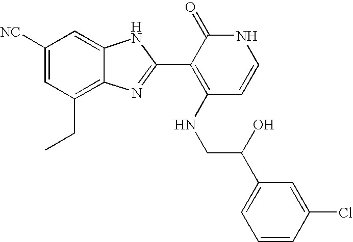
C1(CC)=C2C(=CC([NC])=C1)NC(C1=C(NCC(C3=CC=CC(Cl)=C3)O)C=CNC1=O)=N2
